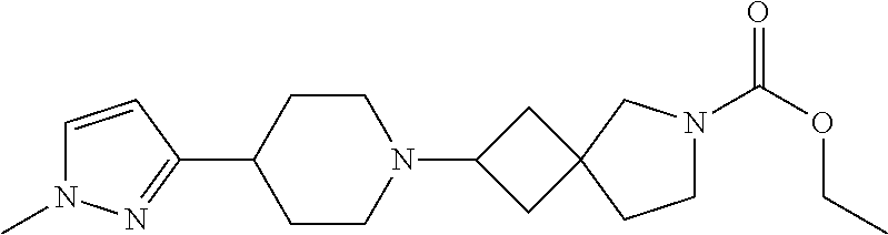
C1=CC(C2CCN(C3CC4(C3)CCN(C(OCC)=O)C4)CC2)=NN1C
